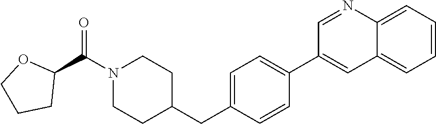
C1=C2C(=CC=C1)C=C(C1=CC=C(CC3CCN(C(C4OCCC4)=O)CC3)C=C1)C=N2
